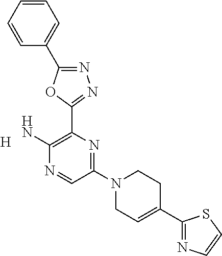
[H].C1(N2CC=C(C3=NC=CS3)CC2)=NC(C2=NN=C(C3=CC=CC=C3)O2)=C(N)N=C1
